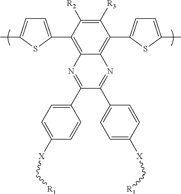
C1([R2])=C([R3])C(C2=CC=C(C)S2)=C2C(=C1C1=CC=C(C)S1)N=C(C1=CC=C([X]C[R1])C=C1)C(C1=CC=C([X]C[R1])C=C1)=N2
